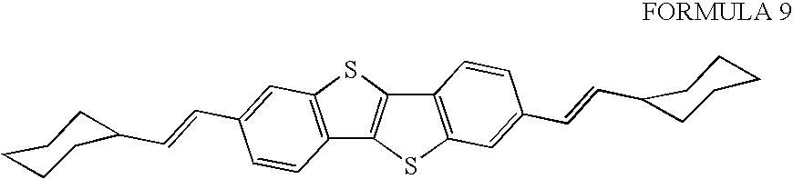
C12=C(SC3=C1SC1=C3C=CC(C=CC3CCCCC3)=C1)C=C(C=CC1CCCCC1)C=C2
